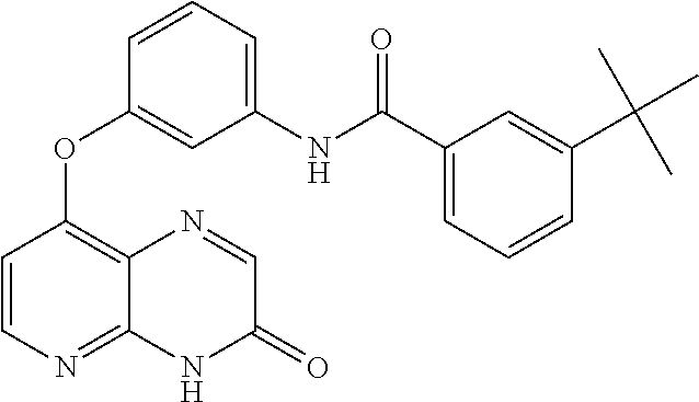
C1=C(NC(C2=CC=CC(C(C)(C)C)=C2)=O)C=C(OC2=C3C(=NC=C2)NC(=O)C=N3)C=C1
